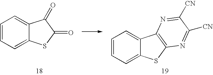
C1=CC=C2C(=C1)C(=O)C(=O)S2.C1=CC=C2C(=C1)C1=C(S2)N=C([CN])C([CN])=N1
